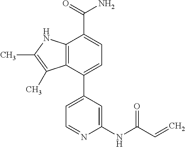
C12=C(C(C3=CC=NC(NC(C=C)=O)=C3)=CC=C1C(=O)N)C(C)=C(C)N2
